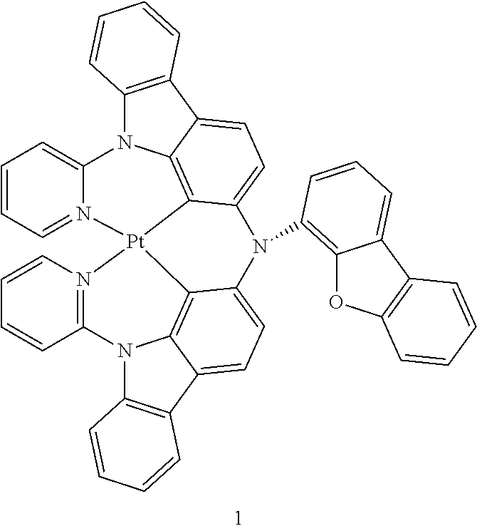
C1=CC=N2C(=C1)N1C3=C(C4=CC=C5C(=C41)[Pt]21N2=C(C=CC=C2)N2C4=C(C6=CC=C(C1=C62)N5C1=C2OC5=C(C2=CC=C1)C=CC=C5)C=CC=C4)C=CC=C3
